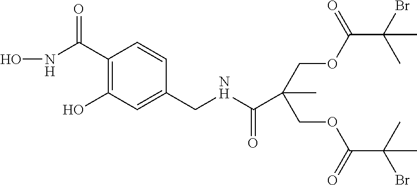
C1(C(NO)=O)=C(O)C=C(CNC(C(C)(COC(C(Br)(C)C)=O)COC(C(C)(Br)C)=O)=O)C=C1
